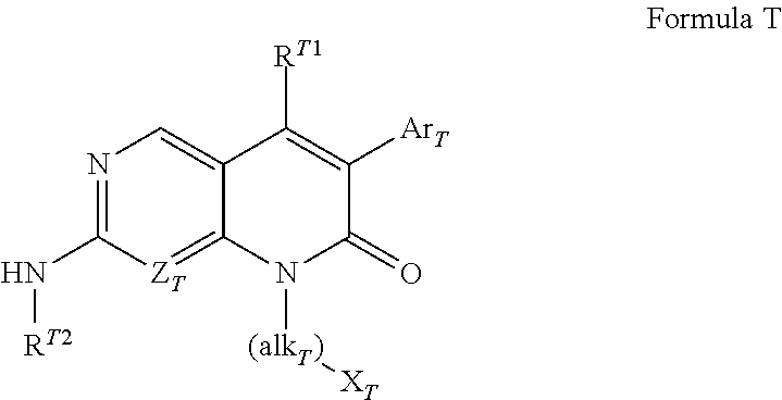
C12=CN=C(N[RT2])[ZT]=C1N([(alkT)][XT])C(=O)C([ArT])=C2[RT1]
